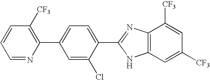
C1=NC(C2=CC=C(C3=NC4=C(C=C([CF3])C=C4[CF3])N3)C(Cl)=C2)=C([CF3])C=C1
